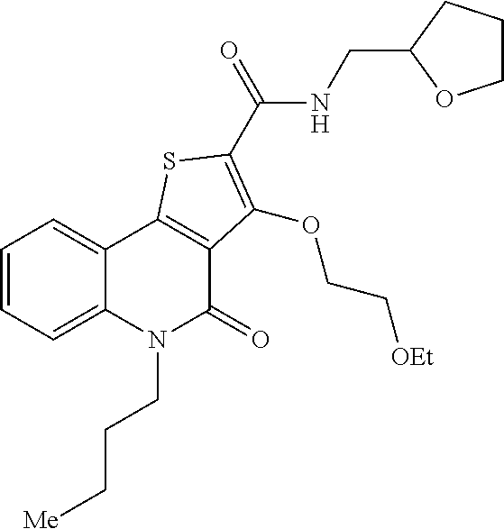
C1=CC=C2C(=C1)C1=C(C(=O)N2CCC[Me])C(OCC[OEt])=C(C(=O)NCC2OCCC2)S1
